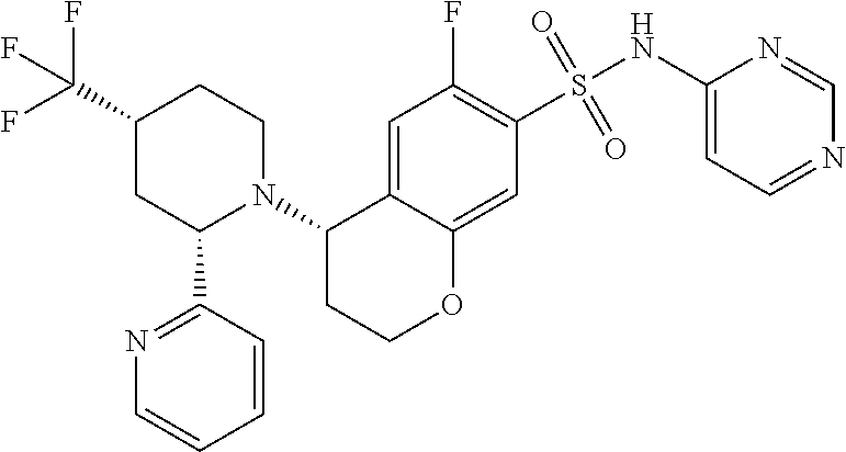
C1(NS(C2=C(F)C=C3C(=C2)OCCC3N2C(C3=NC=CC=C3)CC(C(F)(F)F)CC2)(=O)=O)=CC=NC=N1
